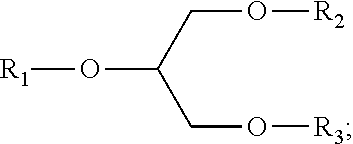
[R1]OC(CO[R3])CO[R2]
